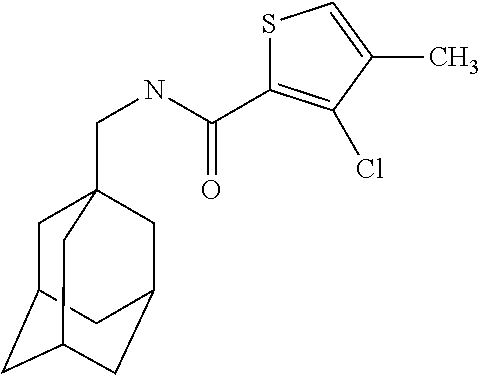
S1C(C(NCC23CC4CC(CC(C2)C4)C3)=O)=C(Cl)C(C)=C1
